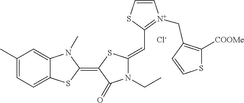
C1(C)=CC=C2C(=C1)N(C)C(=C1C(=O)N(CC)C(=CC3=[N+](CC4=C([COOMe])SC=C4)C=CS3)S1)S2.[Cl-]
